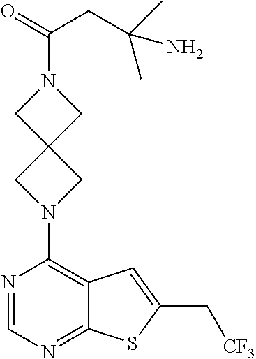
N1=CN=C2C(=C1N1CC3(C1)CN(C(CC(C)(C)N)=O)C3)C=C(C[CF3])S2
